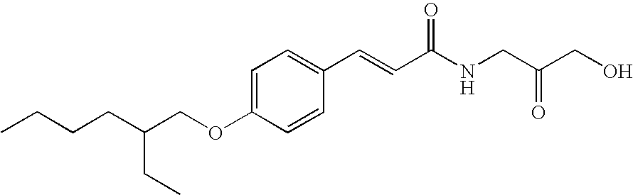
C1=C(OCC(CCCC)CC)C=CC(C=CC(NCC(CO)=O)=O)=C1
